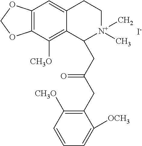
C12=C(C([CH3O])=C3C(=C1)CC[N+](C)(C)C3CC(CC1=C([CH3O])C=CC=C1[OCH3])=O)OCO2.[I-]
